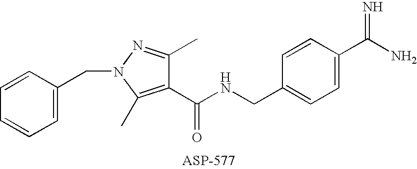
C1=C(CN2N=C(C)C(C(NCC3=CC=C(C(N)=N)C=C3)=O)=C2C)C=CC=C1
